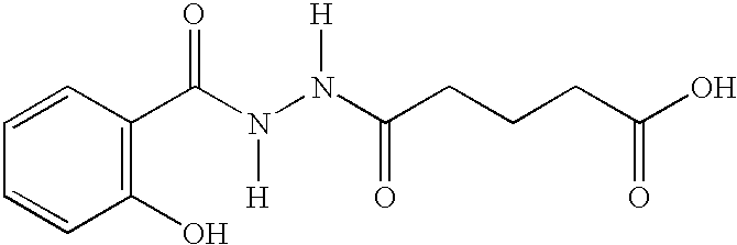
C1=CC=CC(O)=C1C(N(N(C(CCCC(O)=O)=O)[H])[H])=O
